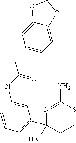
C1(CC(=O)NC2=CC(C3(C)N=C(N)SCC3)=CC=C2)=CC=C2C(=C1)OCO2
